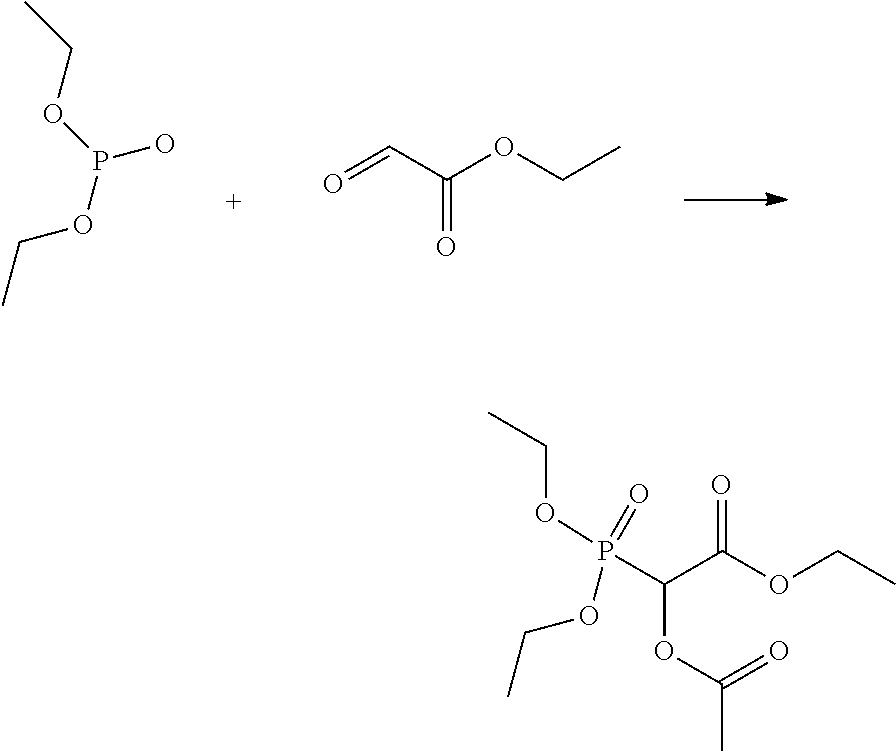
CCOP(OCC)O.O=CC(OCC)=O.CCOP(OCC)(C(C(OCC)=O)OC(C)=O)=O
